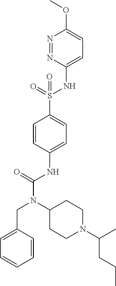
C1=CC(NC(N(C2CCN(C(C)CCC)CC2)CC2=CC=CC=C2)=O)=CC=C1S(=O)(NC1=CC=C(OC)N=N1)=O
